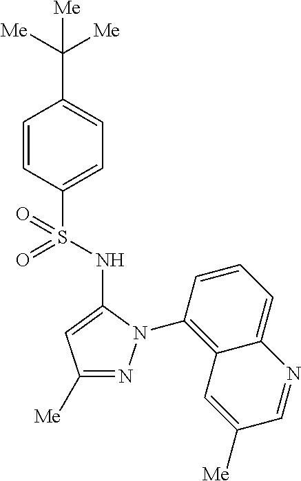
C1=CC(S(=O)(NC2=CC([Me])=NN2C2=C3C(=CC=C2)N=CC([Me])=C3)=O)=CC=C1C([Me])([Me])[Me]
